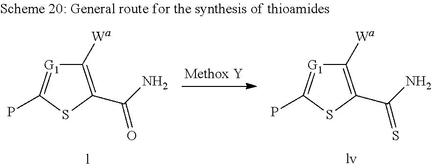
C1([Wa])=C(C(N)=O)SC(P)=[G1]1.C1([Wa])=C(C(N)=S)SC(P)=[G1]1
